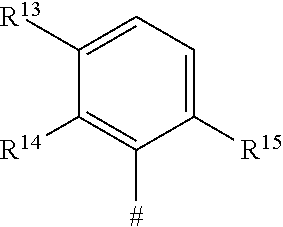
C1([R14])=C([#])C([R15])=CC=C1[R13]
